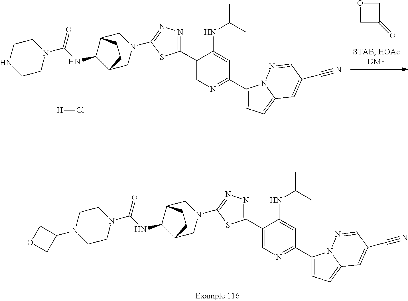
C1(C2=NN=C(N3CC4C(NC(=O)N5CCN(C6COC6)CC5)C(C3)CC4)S2)=CN=C(C2=CC=C3N2N=CC(C#N)=C3)C=C1NC(C)C.C1(C2=NN=C(N3CC4C(NC(=O)N5CCNCC5)C(C3)CC4)S2)=CN=C(C2=CC=C3N2N=CC(C#N)=C3)C=C1NC(C)C.[H]Cl.O1CC(=O)C1
